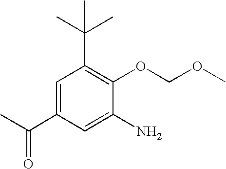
C1=C(C(C)=O)C=C(N)C(OCOC)=C1C(C)(C)C
